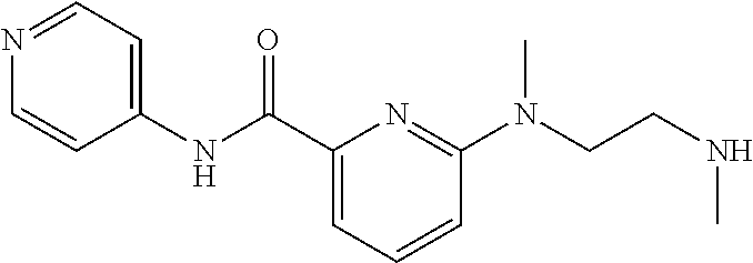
C1(NC(C2=CC=CC(N(CCNC)C)=N2)=O)=CC=NC=C1
